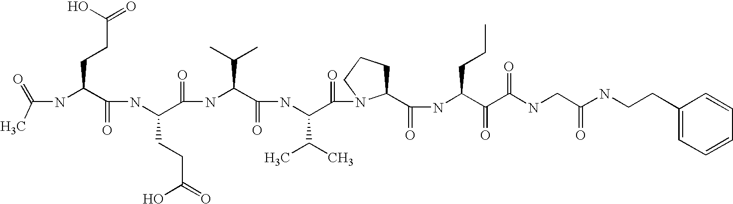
CC(=O)NC(C(NC(C(NC(C(NC(C(=O)N1C(C(NC(C(C(NCC(NCCC2=CC=CC=C2)=O)=O)=O)CCC)=O)CCC1)C(C)C)=O)C(C)C)=O)CCC(O)=O)=O)CCC(=O)O
